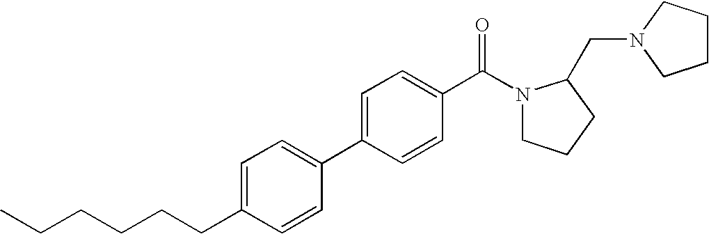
C1(CCCCCC)=CC=C(C2=CC=C(C(=O)N3CCCC3CN3CCCC3)C=C2)C=C1
